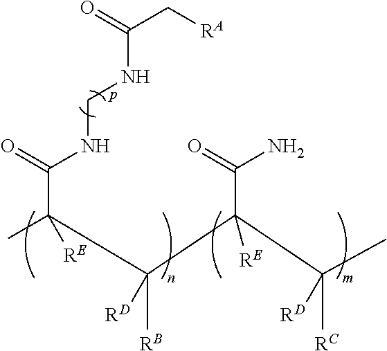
CC(C(C(C(C)([RC])[RD])(C(=O)N)[RE])([RB])[RD])(C(=O)NCNC(C[RA])=O)[RE]
